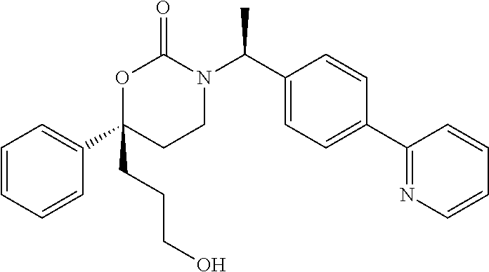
C1=CC=CC(C2(CCCO)CCN(C(C3=CC=C(C4=NC=CC=C4)C=C3)C)C(=O)O2)=C1
